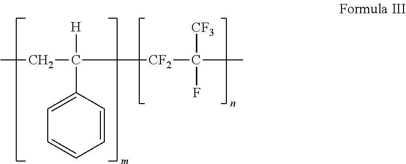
CCC([CF2]C(C)([CF3])F)(C1=CC=CC=C1)[H]
